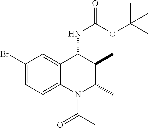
C1(Br)=CC=C2C(=C1)C(NC(=O)OC(C)(C)C)C(C)C(C)N2C(=O)C
